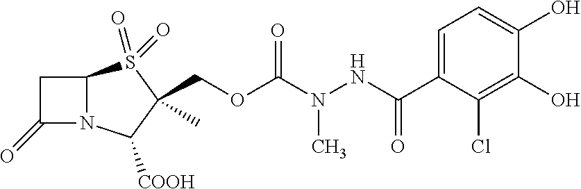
C1C(=O)N2C1S(=O)(=O)C(C)(COC(N(NC(C1=CC=C(O)C(O)=C1Cl)=O)C)=O)C2[COOH]
